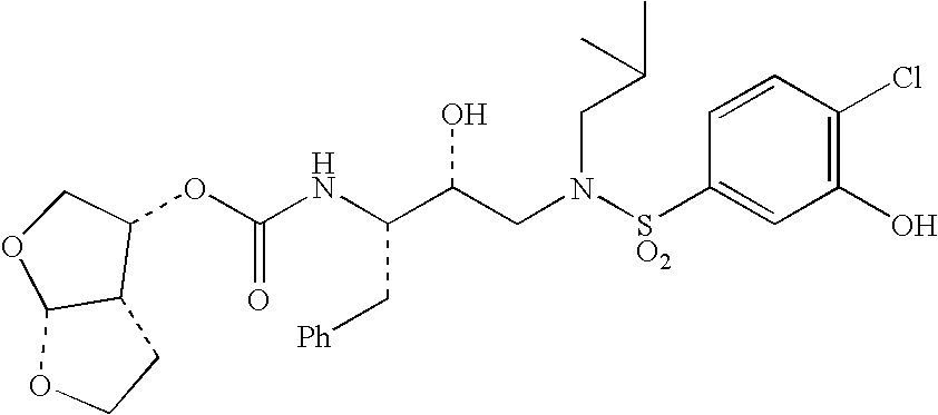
C(NC(C(CN([SO2]C1=CC(O)=C(Cl)C=C1)CC(C)C)O)C[Ph])(=O)OC1C2C(OC1)OCC2
